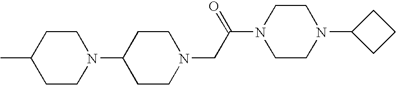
C1(N2CCC(C)CC2)CCN(CC(N2CCN(C3CCC3)CC2)=O)CC1
